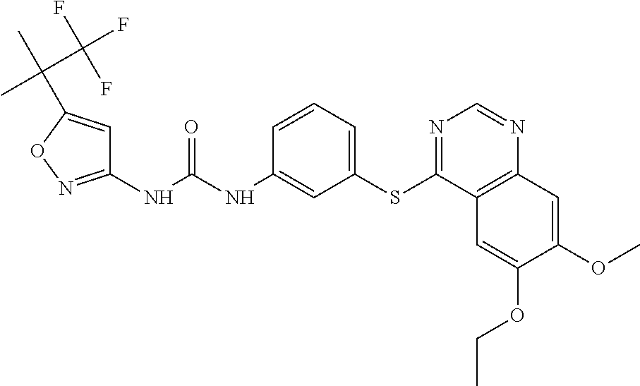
C1(NC(NC2=CC(SC3=NC=NC4=C3C=C(OCC)C(OC)=C4)=CC=C2)=O)=NOC(C(C)(C(F)(F)F)C)=C1
